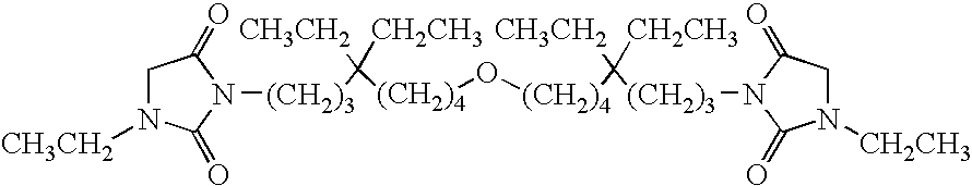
[(CH2)4](O[(CH2)4]C([CH3CH2])([CH2CH3])[(CH2)3]N1C(=O)CN([CH2CH3])C1=O)C([CH3CH2])([CH2CH3])[(CH2)3]N1C(=O)N([CH3CH2])CC1=O
